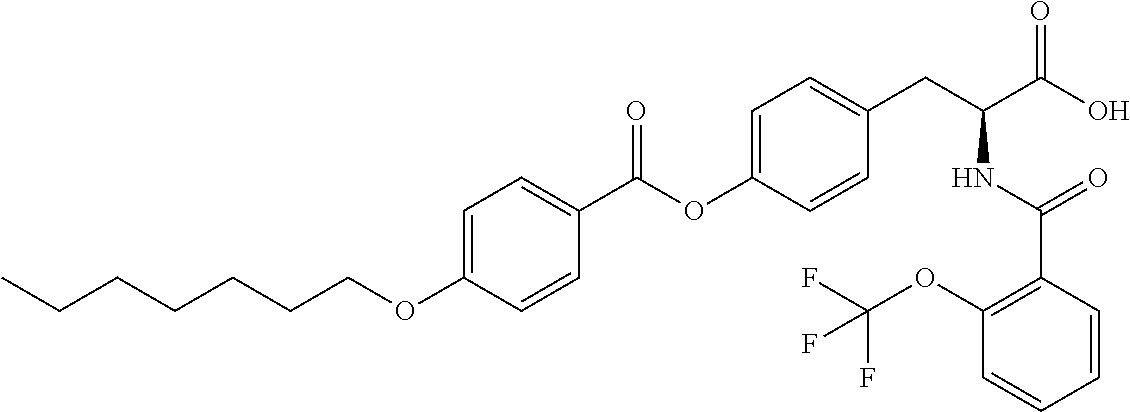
C1=C(OCCCCCCC)C=CC(C(OC2=CC=C(CC(C(O)=O)NC(C3=C(OC(F)(F)F)C=CC=C3)=O)C=C2)=O)=C1
